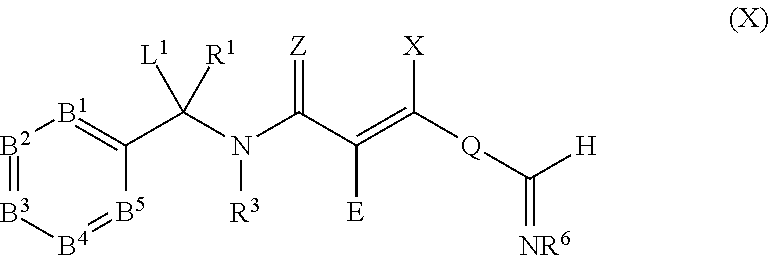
[B2]1=[B3][B4]=[B5]C(C(N(C(C(=C([Q]C([H])=[NR6])[X])[E])=[Z])[R3])([L1])[R1])=[B1]1
